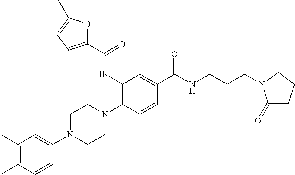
C1(C)=C(C)C=CC(N2CCN(C3=C(NC(=O)C4=CC=C(C)O4)C=C(C(=O)NCCCN4C(=O)CCC4)C=C3)CC2)=C1
